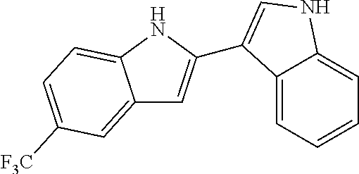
C12=CC([F3C])=CC=C1NC(C1=CNC3=CC=CC=C31)=C2
